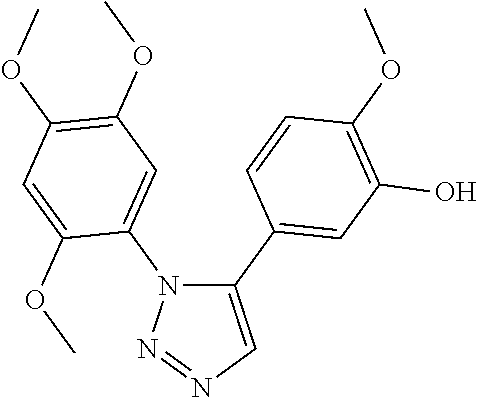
C1(C2=CC(O)=C(OC)C=C2)=CN=NN1C1=CC(OC)=C(OC)C=C1OC
